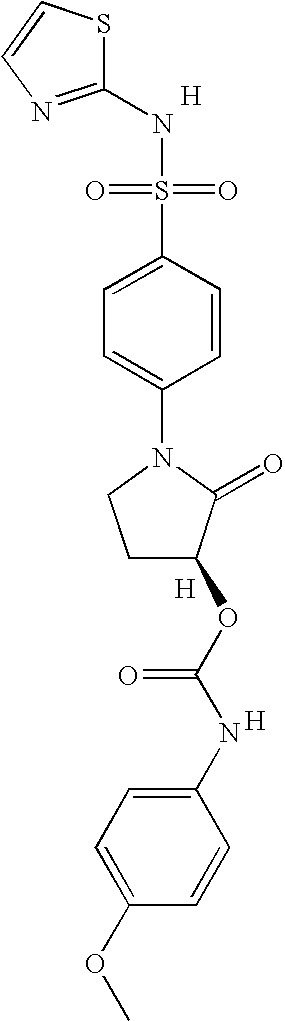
S1C(NS(=O)(=O)C2=CC=C(N3CCC(OC(NC4=CC=C(OC)C=C4)=O)C3=O)C=C2)=NC=C1.[H].[H].[H]
